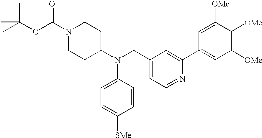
N1(C(OC(C)(C)C)=O)CCC(N(CC2=CC=NC(C3=CC([OMe])=C([OMe])C([OMe])=C3)=C2)C2=CC=C([SMe])C=C2)CC1
